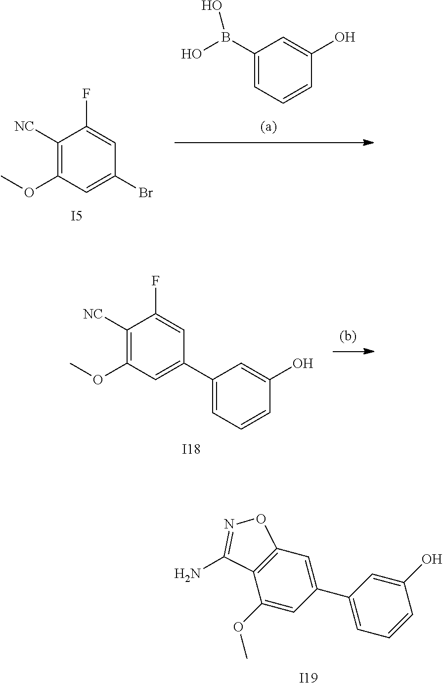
C1(B(O)O)=CC=CC(O)=C1.C1([NC])=C(OC)C=C(Br)C=C1F.[I5].[I18].C1([NC])=C(OC)C=C(C2=CC=CC(O)=C2)C=C1F.[I19].C1(OC)=CC(C2=CC=CC(O)=C2)=CC2=C1C(N)=NO2
